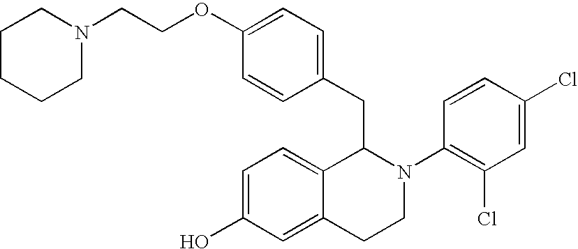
C1=C(O)C=C2C(=C1)C(CC1=CC=C(OCCN3CCCCC3)C=C1)N(C1=C(Cl)C=C(Cl)C=C1)CC2
